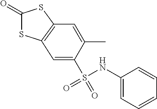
C1(=O)SC2=C(S1)C=C(C)C(S(=O)(NC1=CC=CC=C1)=O)=C2
